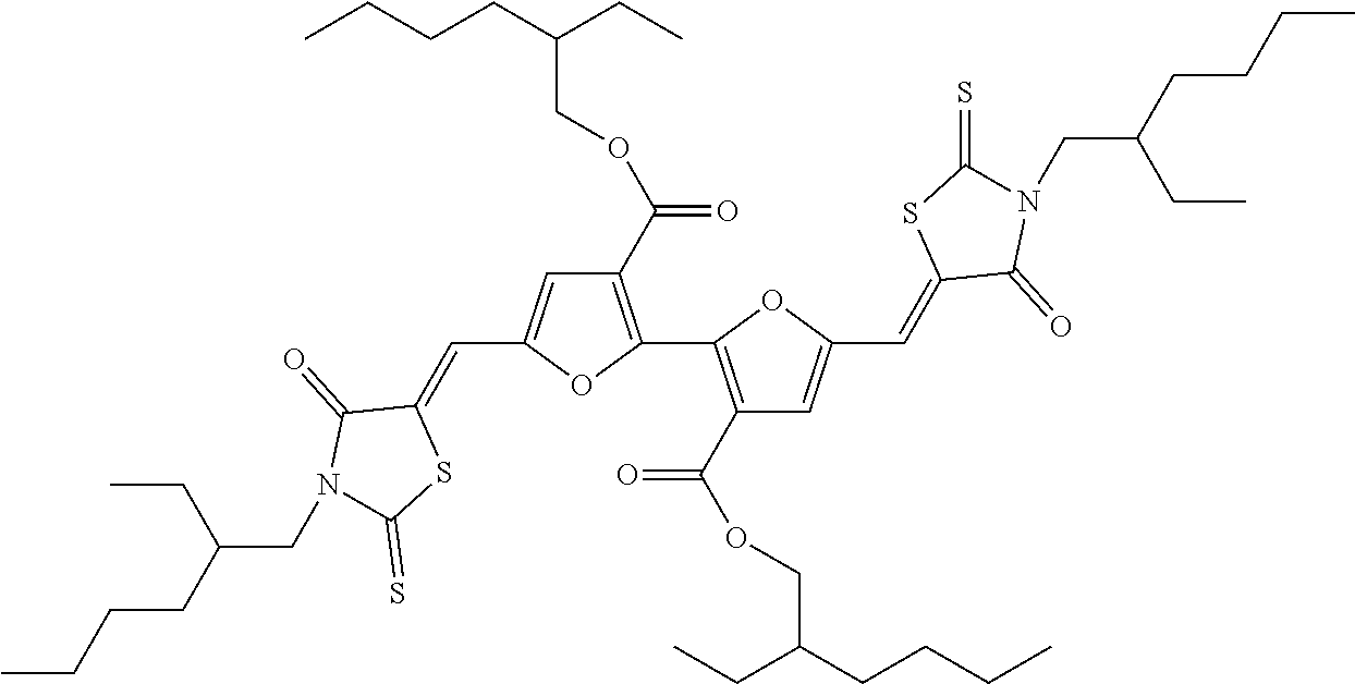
C1(C(OCC(CCCC)CC)=O)=C(C2=C(C(OCC(CCCC)CC)=O)C=C(C=C3C(=O)N(CC(CCCC)CC)C(=S)S3)O2)OC(C=C2C(=O)N(CC(CCCC)CC)C(=S)S2)=C1
